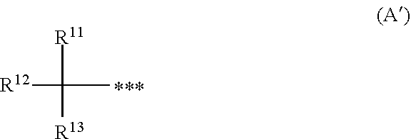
[R12]C(C)([R11])[R13]
